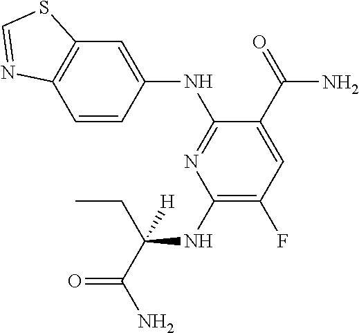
C1(NC(CC)(C(=O)N)[H])=C(F)C=C(C(=O)N)C(NC2=CC3=C(C=C2)N=CS3)=N1
